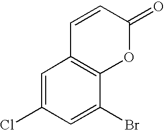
C1=C(Cl)C=C(Br)C2=C1C=CC(=O)O2
